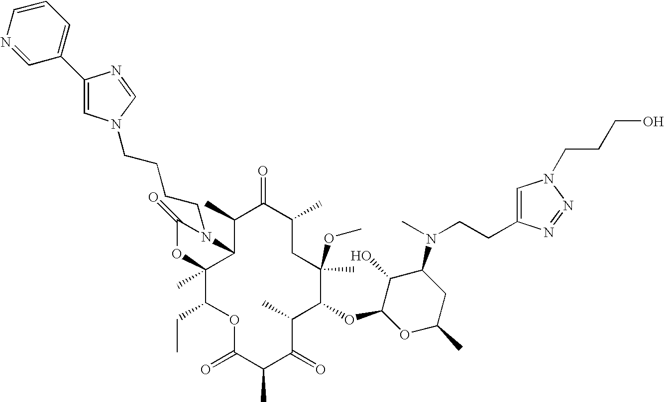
C1(C)C2C(C)(C(CC)OC(=O)C(C)C(=O)C(C)C(OC3OC(C)CC(N(C)CCC4=CN(CCCO)N=N4)C3O)C(C)(OC)CC(C)C1=O)OC(=O)N2CCCCN1C=C(C2=CC=CN=C2)N=C1
